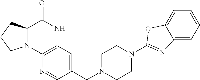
C12N(C3=C(NC1=O)C=C(CN1CCN(C4=NC5=CC=CC=C5O4)CC1)C=N3)CCC2
